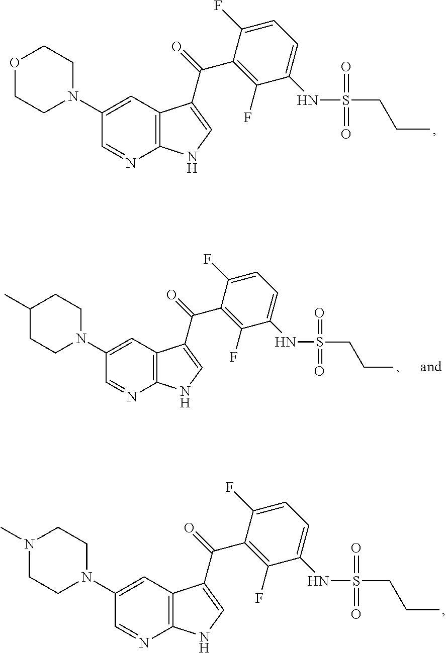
C12=C(C=C(N3CCOCC3)C=N1)C(C(C1=C(F)C(NS(CCC)(=O)=O)=CC=C1F)=O)=CN2.C12=C(C=C(N3CCC(C)CC3)C=N1)C(C(C1=C(F)C(NS(CCC)(=O)=O)=CC=C1F)=O)=CN2.C12=C(C=C(N3CCN(C)CC3)C=N1)C(C(C1=C(F)C(NS(CCC)(=O)=O)=CC=C1F)=O)=CN2
